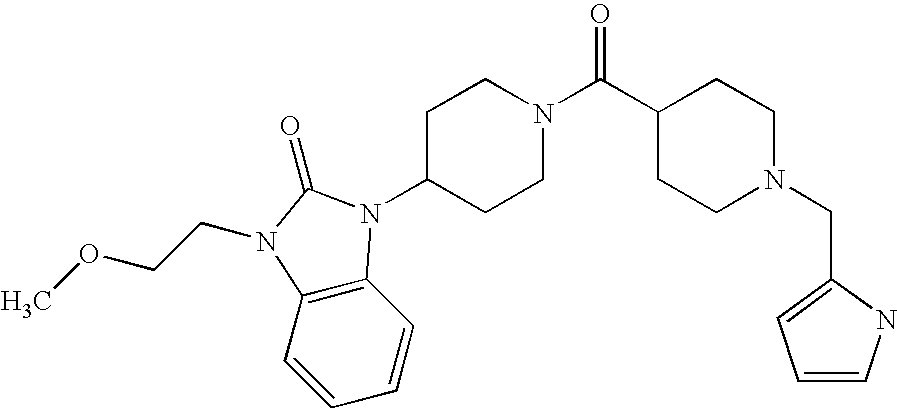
C1=CC2=C(C=C1)N(CCOC)C(=O)N2C1CCN(C(C2CCN(CC3=CC=CN3)CC2)=O)CC1
